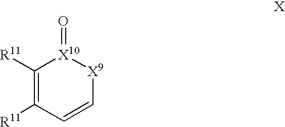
C1([R11])=C([R11])C=C[X9][X10]1=O
